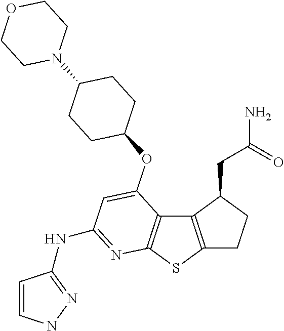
C12=C(SC3=C1C(OC1CCC(N4CCOCC4)CC1)=CC(NC1=NNC=C1)=N3)CCC2CC(N)=O
